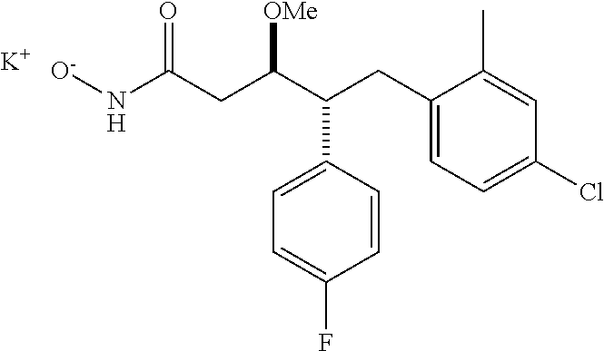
[O-]NC(CC(C(CC1=CC=C(Cl)C=C1C)C1=CC=C(F)C=C1)[OMe])=O.[K]
